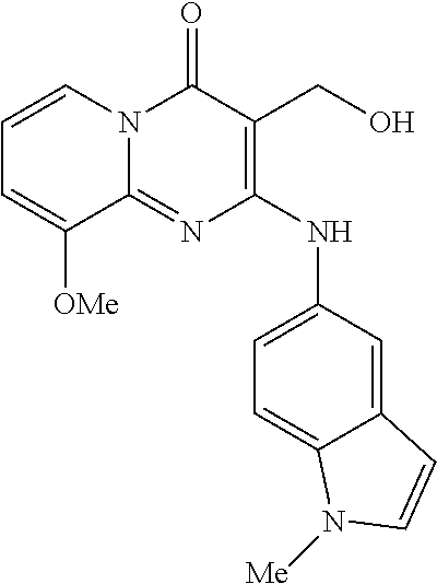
C1=CN2C(=NC(NC3=CC=C4C(=C3)C=CN4[Me])=C(CO)C2=O)C([OMe])=C1
